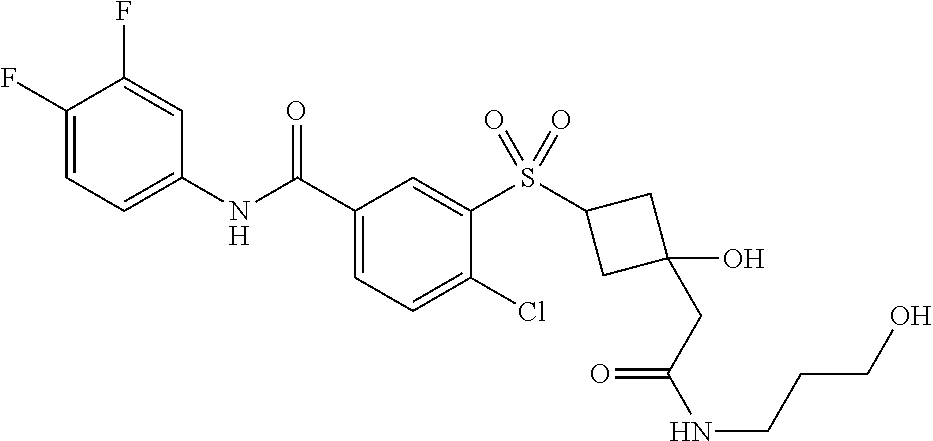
C1(F)=CC=C(NC(C2=CC=C(Cl)C(S(=O)(=O)C3CC(O)(CC(NCCCO)=O)C3)=C2)=O)C=C1F
